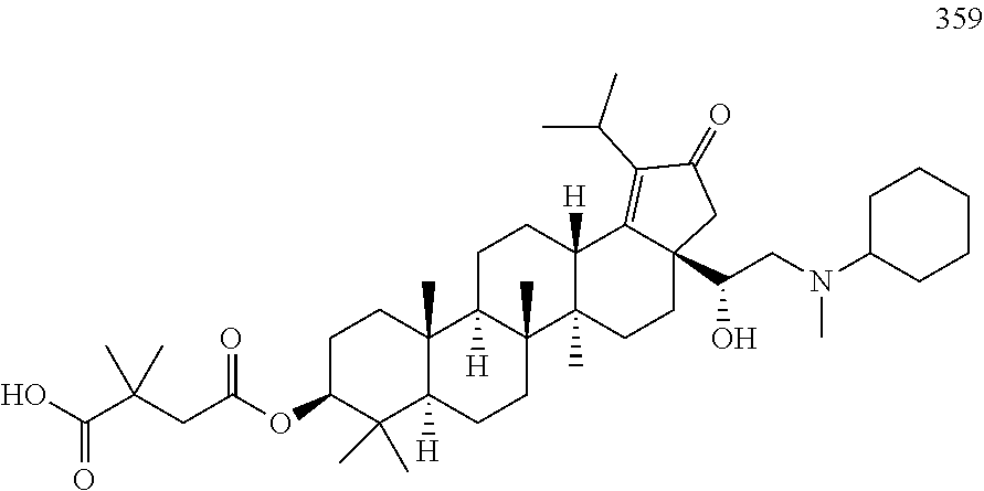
C1C(OC(CC(C(O)=O)(C)C)=O)C(C)(C)C2([H])C(C)(C1)C1([H])C(C)(CC2)C2(C)C([H])(CC1)C1=C(C(C)C)C(=O)CC1(C(CN(C1CCCCC1)C)O)CC2
